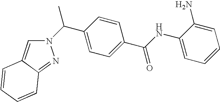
N1(C(C2=CC=C(C(NC3=CC=CC=C3N)=O)C=C2)C)C=C2C(=N1)C=CC=C2
